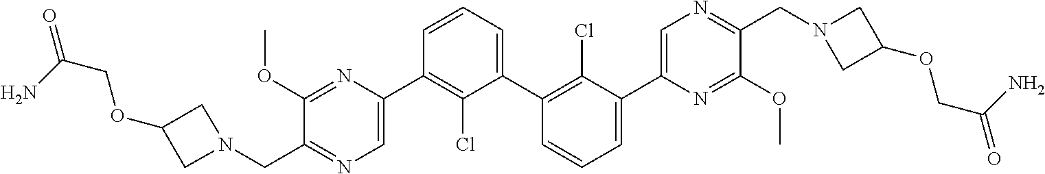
C1(C2=CN=C(CN3CC(OCC(=O)N)C3)C(OC)=N2)=C(Cl)C(C2=C(Cl)C(C3=CN=C(CN4CC(OCC(=O)N)C4)C(OC)=N3)=CC=C2)=CC=C1
